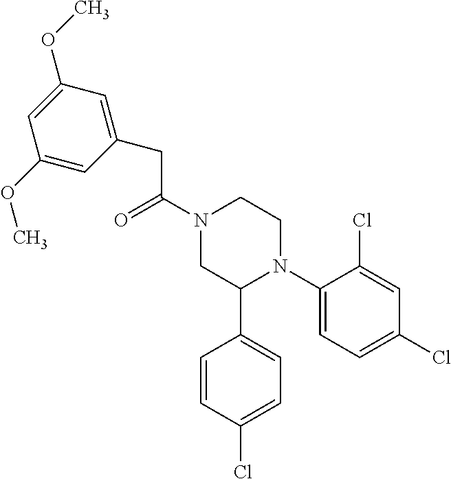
C(C(N1CC(C2=CC=C(Cl)C=C2)N(C2=CC=C(Cl)C=C2Cl)CC1)=O)C1=CC(OC)=CC(OC)=C1
